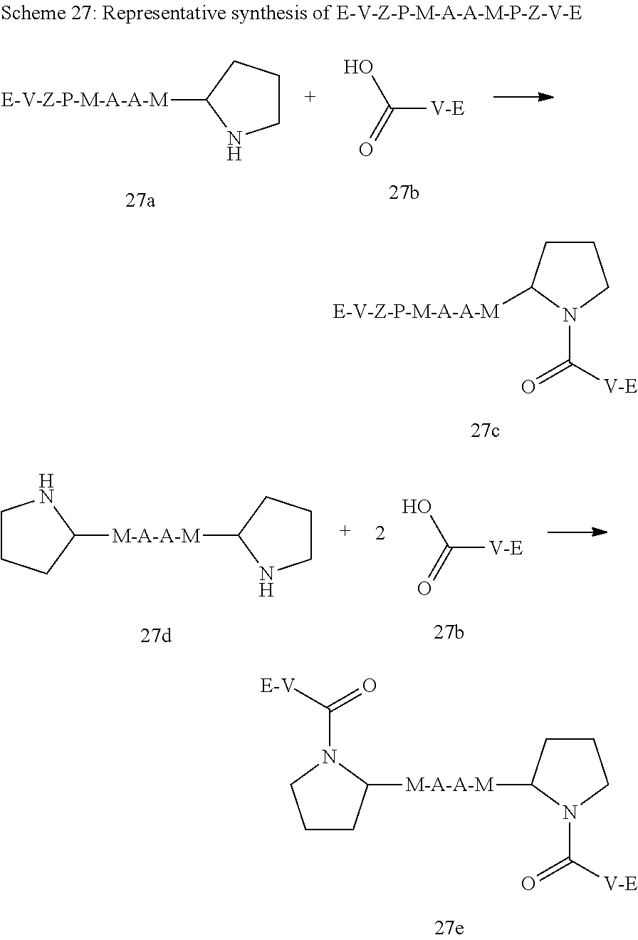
C1CNC([E-V-Z-P-M-A-A-M])C1.C([V-E])(O)=O.C1CC([E-V-Z-P-M-A-A-M])N(C(=O)[V-E])C1.C([V-E])(O)=O.C1CCC([M-A-A-M]C2NCCC2)N1.C1CC([M-A-A-M]C2CCCN2C(=O)[V-E])N(C(=O)[E-V])C1
